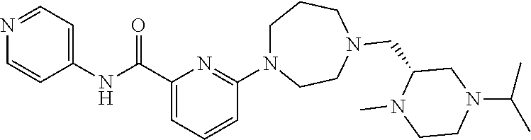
C1(NC(C2=CC=CC(N3CCCN(CC4N(C)CCN(C(C)C)C4)CC3)=N2)=O)=CC=NC=C1
